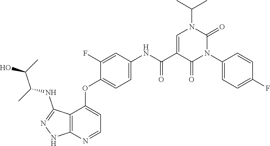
CC(C)N1C=C(C(NC2=CC=C(OC3=CC=NC4=C3C(NC(C(O)C)C)=NN4)C(F)=C2)=O)C(=O)N(C2=CC=C(F)C=C2)C1=O
